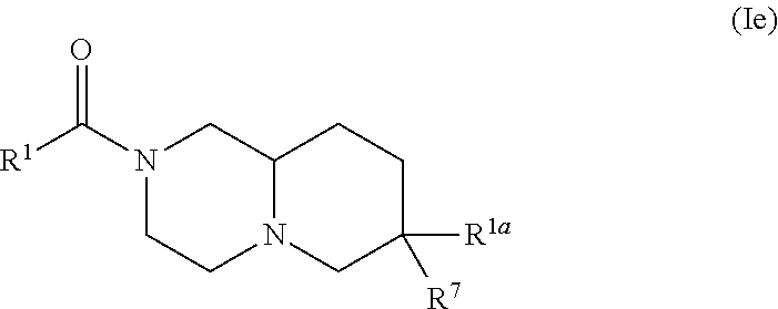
N1(C([R1])=O)CCN2C(C1)CCC([R1a])([R7])C2
